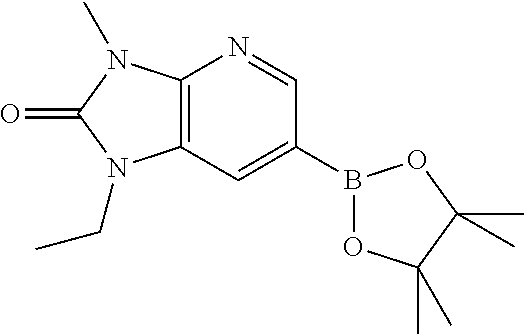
C12=C(C=C(B3OC(C)(C)C(C)(C)O3)C=N1)N(CC)C(=O)N2C
